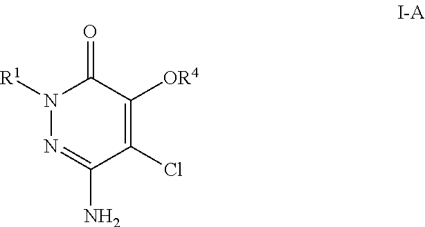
C1(Cl)=C([OR4])C(=O)N([R1])N=C1N
